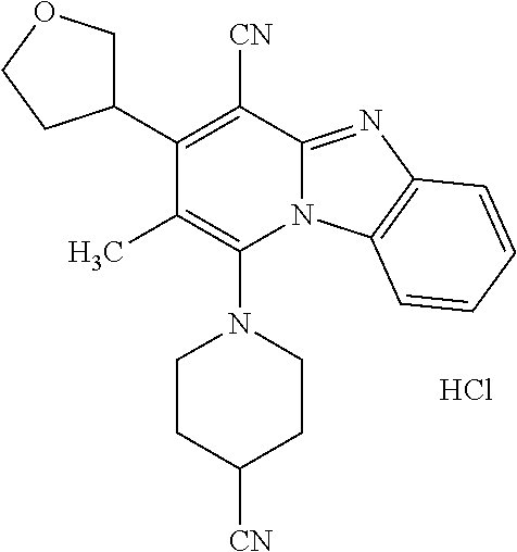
Cl.N1(C2=C(C)C(C3COCC3)=C([CN])C3=NC4=C(N23)C=CC=C4)CCC([CN])CC1
